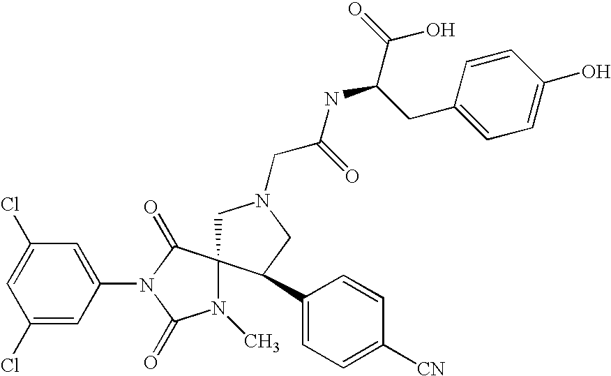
C1(Cl)=CC(N2C(=O)N(C)C3(C2=O)CN(CC(=O)NC(C(=O)O)CC2=CC=C(O)C=C2)CC3C2=CC=C([CN])C=C2)=CC(Cl)=C1
